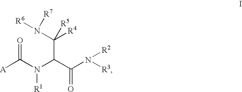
[A]C(N(C(C(N([R3])[R2])=O)C(N([R6])[R7])([R4])[R5])[R1])=O
